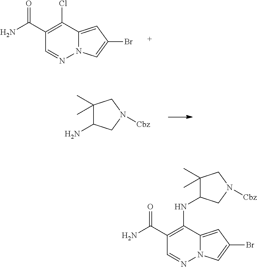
C1(C(N)=O)=C(Cl)C2=CC(Br)=CN2N=C1.C1(C)(C)C(N)CN([Cbz])C1.C1(C(N)=O)=C(NC2C(C)(C)CN([Cbz])C2)C2=CC(Br)=CN2N=C1
